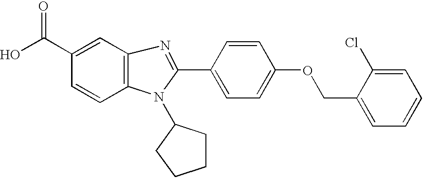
C1=CC2=C(C=C1C(O)=O)N=C(C1=CC=C(OCC3=CC=CC=C3Cl)C=C1)N2C1CCCC1
